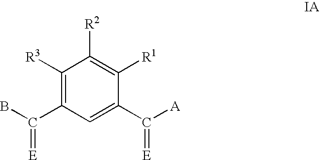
C1([R3])=C(C(B)=[E])C=C(C([A])=[E])C([R1])=C1[R2]
